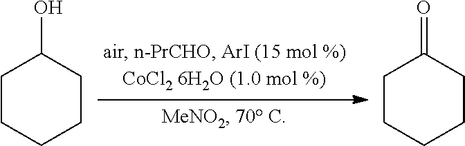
C1CCCCC1O.C1CCCCC1=O
